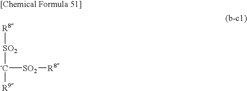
[R8][SO2][-C]([R9])[SO2][R8]
